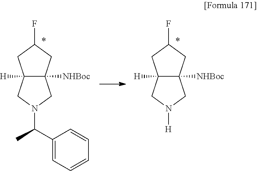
C12([H])C([NHBoc])(CC(F)C1)CN(C(C1=CC=CC=C1)C)C2.C12([H])C([NHBoc])(CC(F)C1)CN([H])C2
